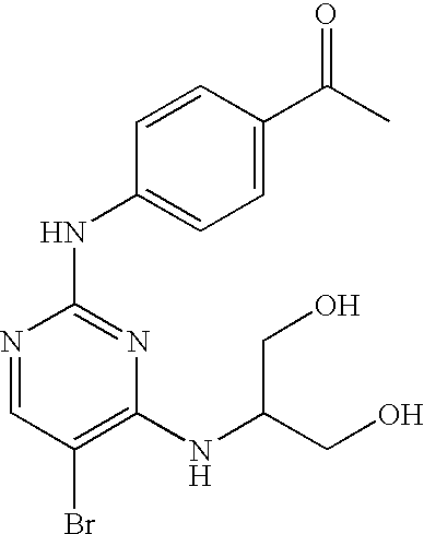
N1=CC(Br)=C(NC(CO)CO)N=C1NC1=CC=C(C(C)=O)C=C1
